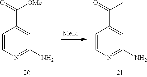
C1=CN=C(N)C=C1C(C)=O.[MeLi].C1=CN=C(N)C=C1C([OMe])=O
